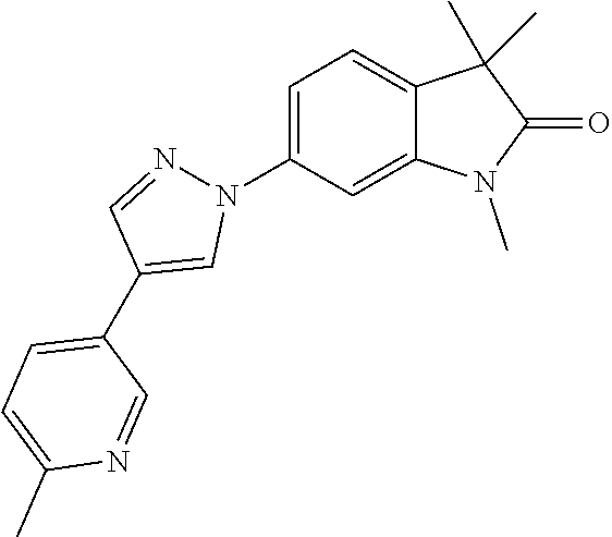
C1=C(N2N=CC(C3=CC=C(C)N=C3)=C2)C=C2C(=C1)C(C)(C)C(=O)N2C
